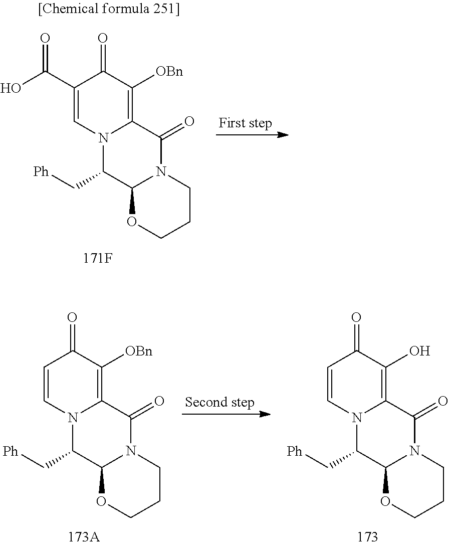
C1(C(O)=O)=CN2C(=C([OBn])C1=O)C(=O)N1C(C2C[Ph])OCCC1.C1=CN2C(=C([OBn])C1=O)C(=O)N1C(C2C[Ph])OCCC1.C1=CN2C(=C(O)C1=O)C(=O)N1C(C2C[Ph])OCCC1
